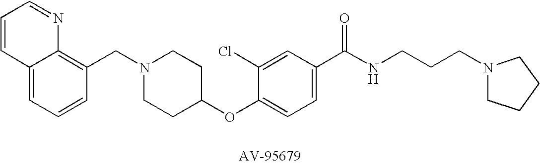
C1(CN2CCC(OC3=CC=C(C(NCCCN4CCCC4)=O)C=C3Cl)CC2)=C2C(=CC=C1)C=CC=N2
